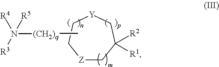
[Z]1CC([R2])([R1])C[Y]CC1.C[(CH2)q]N([R4])([R3])[R5]
